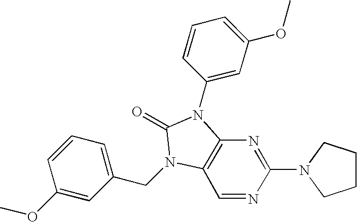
C1(N2CCCC2)=NC2=C(C=N1)N(CC1=CC=CC(OC)=C1)C(=O)N2C1=CC(OC)=CC=C1
